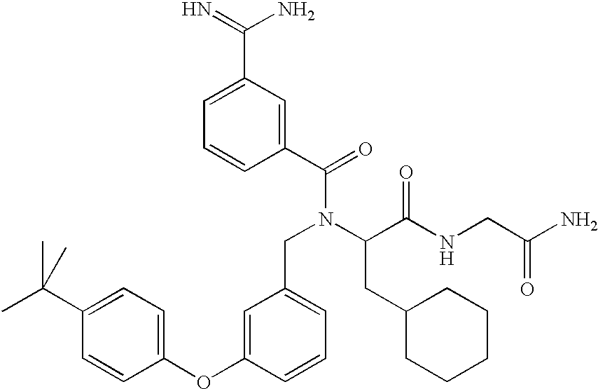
N=C(N)C1=CC=CC(C(=O)N(CC2=CC=CC(OC3=CC=C(C(C)(C)C)C=C3)=C2)C(CC2CCCCC2)C(=O)NCC(N)=O)=C1
